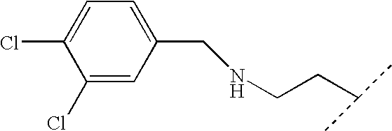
C1(Cl)=CC(CNCCC(C)C)=CC=C1Cl
